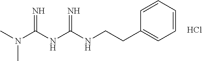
C(CC1=CC=CC=C1)NC(NC(N(C)C)=N)=N.Cl
